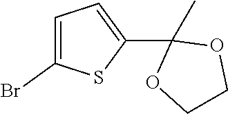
C1=C(Br)SC(C2(C)OCCO2)=C1
